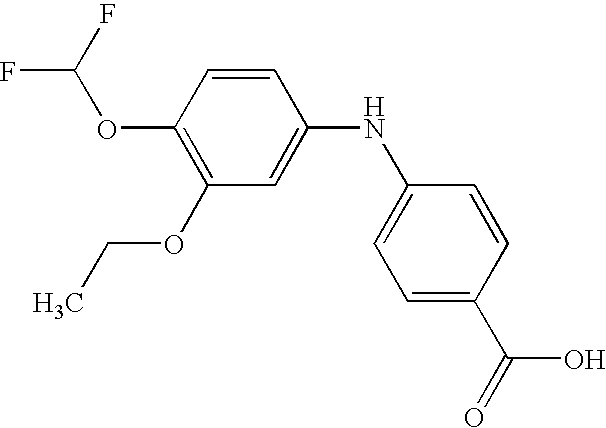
C1=CC(OC(F)F)=C(OCC)C=C1NC1=CC=C(C(=O)O)C=C1
